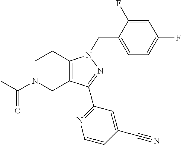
C1N(C(C)=O)CC2=C(C1)N(CC1=CC=C(F)C=C1F)N=C2C1=NC=CC(C#N)=C1
